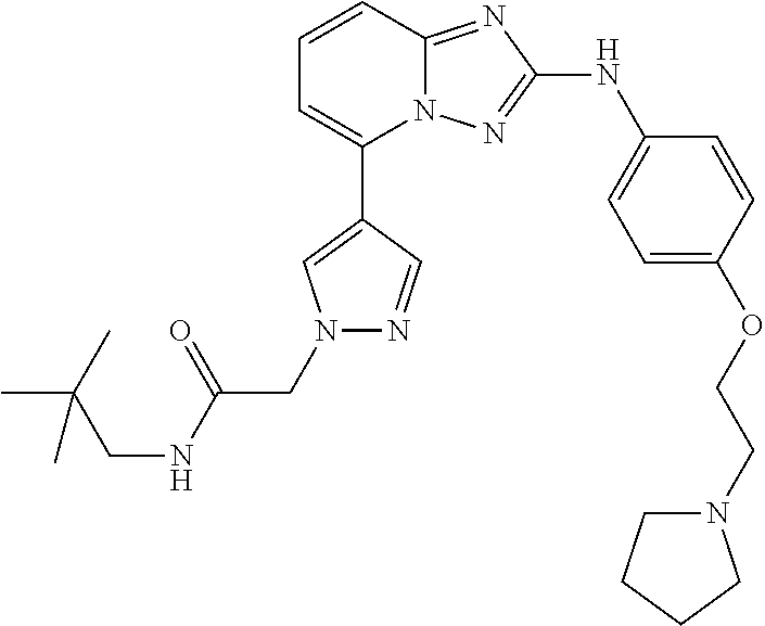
C1=CC2=NC(NC3=CC=C(OCCN4CCCC4)C=C3)=NN2C(C2=CN(CC(NCC(C)(C)C)=O)N=C2)=C1
